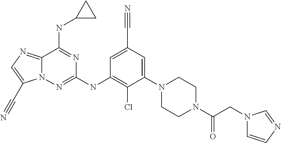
C1=C(C#N)C=C(N2CCN(C(CN3C=CN=C3)=O)CC2)C(Cl)=C1NC1=NN2C(=NC=C2C#N)C(NC2CC2)=N1
